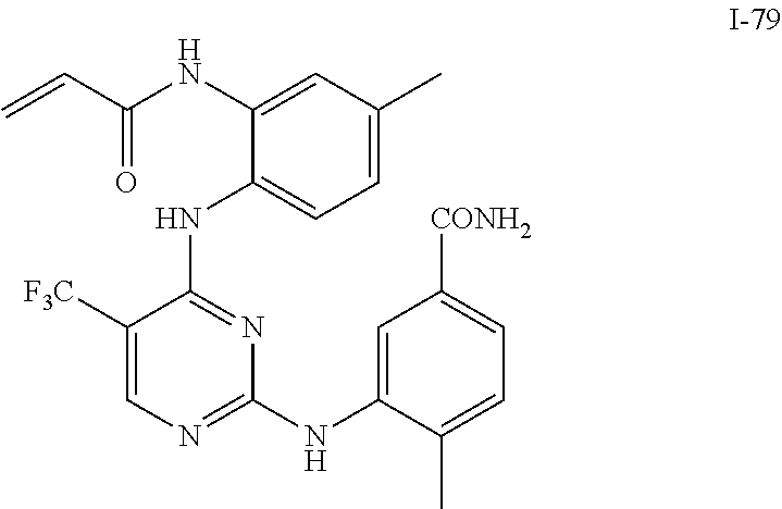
C=CC(=O)NC1=CC(C)=CC=C1NC1=NC(NC2=CC([CONH2])=CC=C2C)=NC=C1[F3C]
